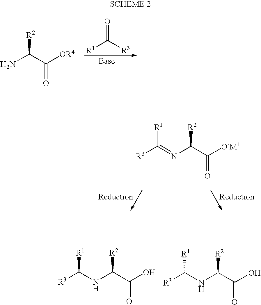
[R3]C(NC(C(O)=O)[R2])[R1].[R3]C(NC(C(O)=O)[R2])[R1].NC(C([OR4])=O)[R2].[R1]C([R3])=O.[R3]C(=NC(C([O-M+])=O)[R2])[R1]
